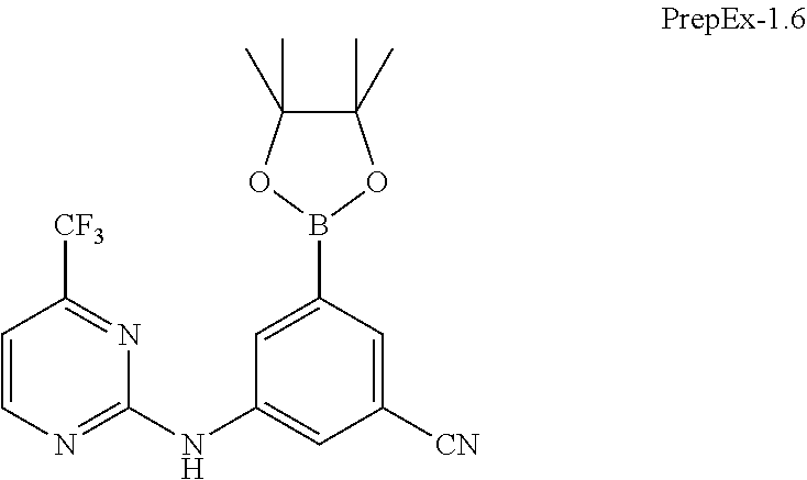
C1=CN=C(NC2=CC([CN])=CC(B3OC(C)(C)C(C)(C)O3)=C2)N=C1[CF3]
